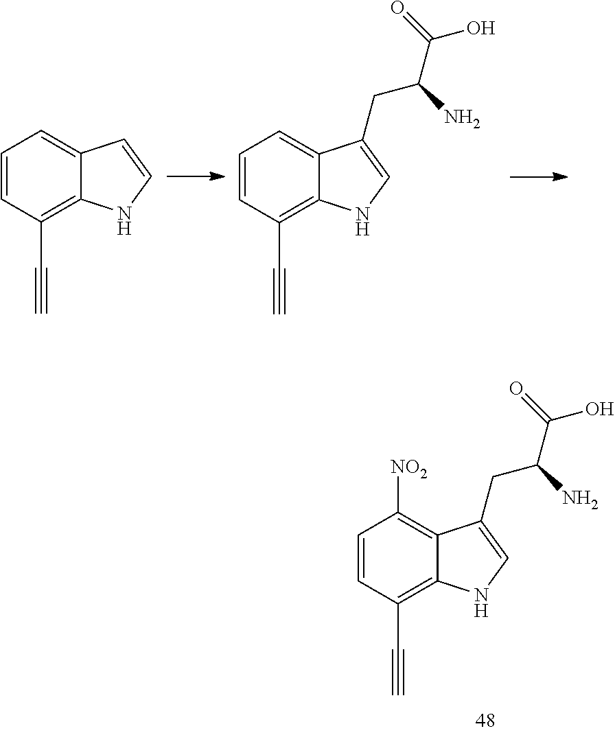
C1=CC(C#C)=C2C(=C1)C=CN2.C1=CC(C#C)=C2C(=C1)C(CC(C(=O)O)N)=CN2.C1=CC(C#C)=C2C(=C1[NO2])C(CC(C(=O)O)N)=CN2
